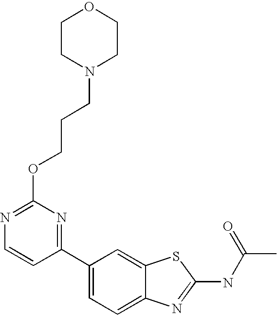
C1(C2=CC=C3C(=C2)SC(NC(C)=O)=N3)=NC(OCCCN2CCOCC2)=NC=C1
